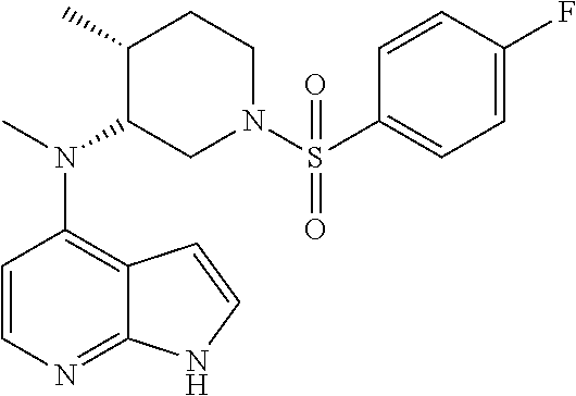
C12=C(N(C)C3CN(S(=O)(C4=CC=C(F)C=C4)=O)CCC3C)C=CN=C1NC=C2
